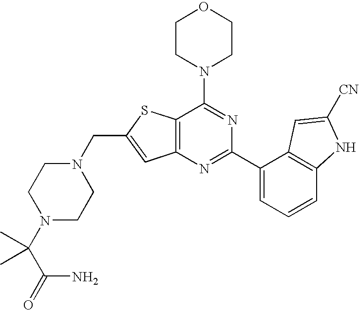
N1(CC2=CC3=C(S2)C(N2CCOCC2)=NC(C2=CC=CC4=C2C=C([CN])N4)=N3)CCN(C(C(N)=O)(C)C)CC1
